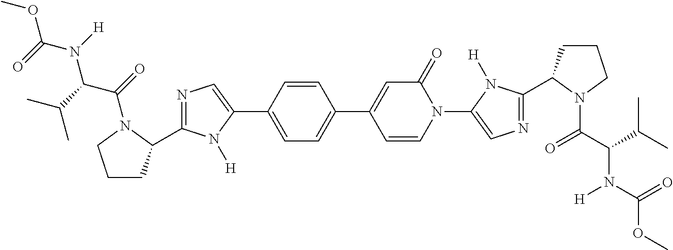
N1=C(C2CCCN2C(C(C(C)C)N(C(=O)OC)[H])=O)N([H])C(C2=CC=C(C3=CC(=O)N(C4=CN=C(C5CCCN5C(C(C(C)C)N(C(OC)=O)[H])=O)N4[H])C=C3)C=C2)=C1
